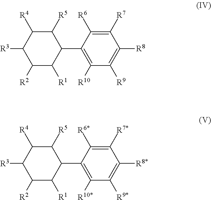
C1([R3])C([R2])C([R1])C(C2=C([R10])C([R9])=C([R8])C([R7])=C2[R6])C([R5])C1[R4].C1([R3])C([R2])C([R1])C(C2=C([R10*])C([R9*])=C([R8*])C([R7*])=C2[R6*])C([R5])C1[R4]
